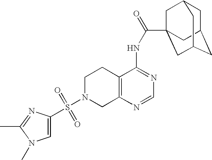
C1N(S(=O)(=O)C2=CN(C)C(C)=N2)CC2=C(C1)C(NC(=O)C13CC4CC(CC(C1)C4)C3)=NC=N2
